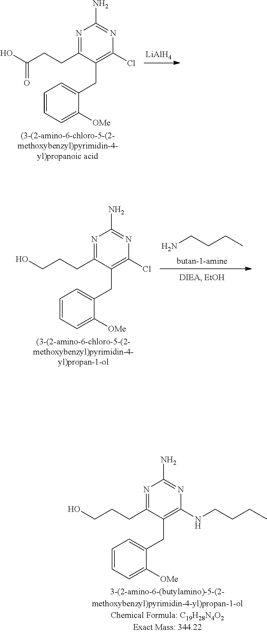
[LiAlH4].C1(Cl)=C(CC2=CC=CC=C2[OMe])C(CCC(O)=O)=NC(N)=N1.C(CCN)C.C1(Cl)=C(CC2=CC=CC=C2[OMe])C(CCCO)=NC(N)=N1.C1(NCCCC)=C(CC2=CC=CC=C2[OMe])C(CCCO)=NC(N)=N1
